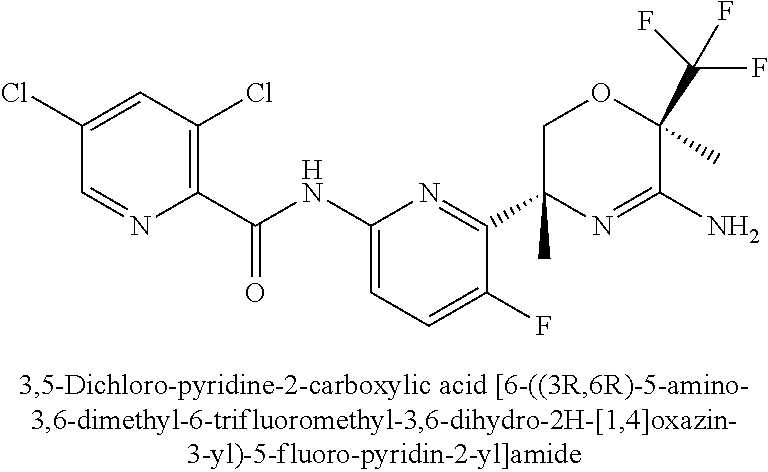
C1(C(NC2=CC=C(F)C(C3(C)N=C(N)C(C)(C(F)(F)F)OC3)=N2)=O)=C(Cl)C=C(Cl)C=N1
